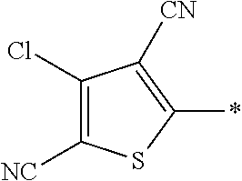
C1([NC])=C(Cl)C([CN])=C(*)S1
